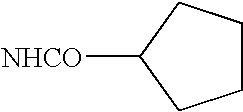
C1CCC([NHCO])C1
